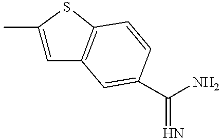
C1(C)=CC2=C(S1)C=CC(C(N)=N)=C2
